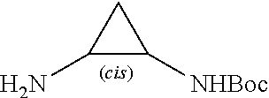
C1(N)C([NHBoc])C1
